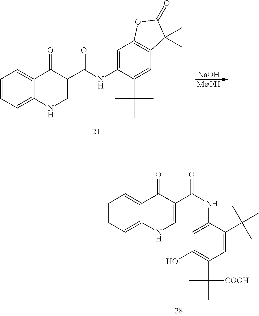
[NaOH].[MeOH].C1=CC=C2C(=C1)C(=O)C(C(NC1=CC3=C(C=C1C(C)(C)C)C(C)(C)C(=O)O3)=O)=CN2.C1=CC=C2C(=C1)C(=O)C(C(=O)NC1=CC(O)=C(C(C)([COOH])C)C=C1C(C)(C)C)=CN2
